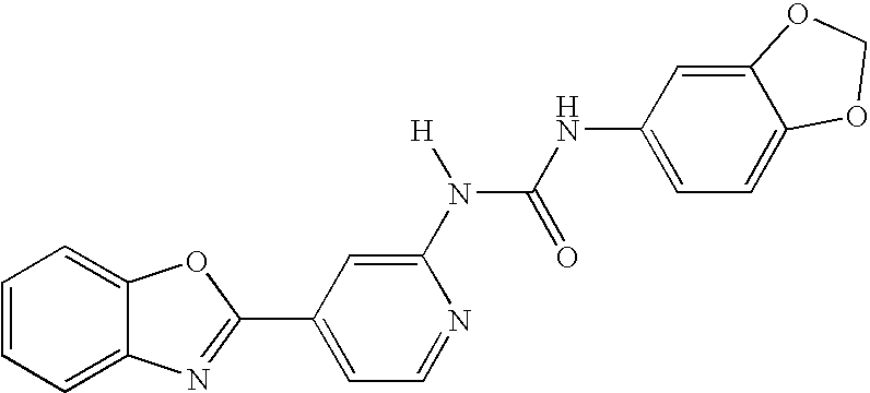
C1=CC=C2C(=C1)OC(C1=CC=NC(N(C(NC3=CC=C4C(=C3)OCO4)=O)[H])=C1)=N2
